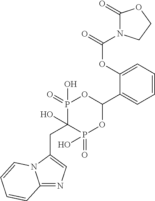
C(C1(O)P(=O)(O)OC(C2=CC=CC=C2OC(=O)N2C(=O)OCC2)OP1(=O)O)C1=CN=C2N1C=CC=C2
